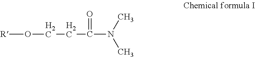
[R]OCCC(N(C)C)=O
